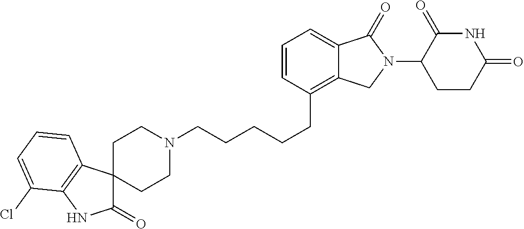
N1(CCCCCC2=C3C(=CC=C2)C(=O)N(C2C(=O)NC(=O)CC2)C3)CCC2(CC1)C(=O)NC1=C2C=CC=C1Cl
